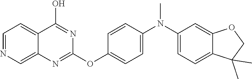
C1=NC=C2C(=C1)C(O)=NC(OC1=CC=C(N(C3=CC=C4C(=C3)OCC4(C)C)C)C=C1)=N2
